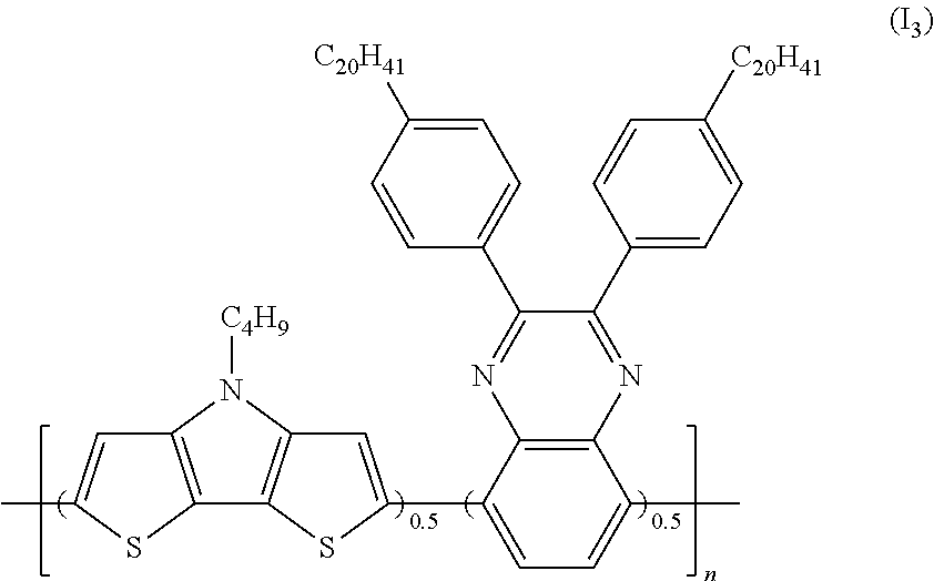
C12=C(SC(C)=C1)C1=C(N2[C4H9])C=C(C2=CC=C(C)C3=C2N=C(C2=CC=C([C20H41])C=C2)C(C2=CC=C([C20H41])C=C2)=N3)S1
